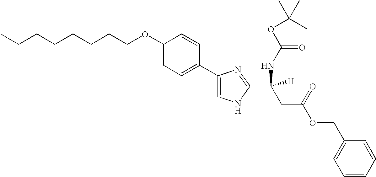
C(CCCCCCOC1=CC=C(C2=CNC(C(CC(OCC3=CC=CC=C3)=O)(NC(=O)OC(C)(C)C)[H])=N2)C=C1)C
